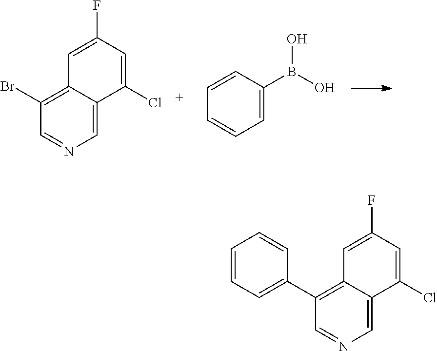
C12=C(Br)C=NC=C1C(Cl)=CC(F)=C2.C1=CC=CC=C1B(O)O.C12=C(C3=CC=CC=C3)C=NC=C1C(Cl)=CC(F)=C2
